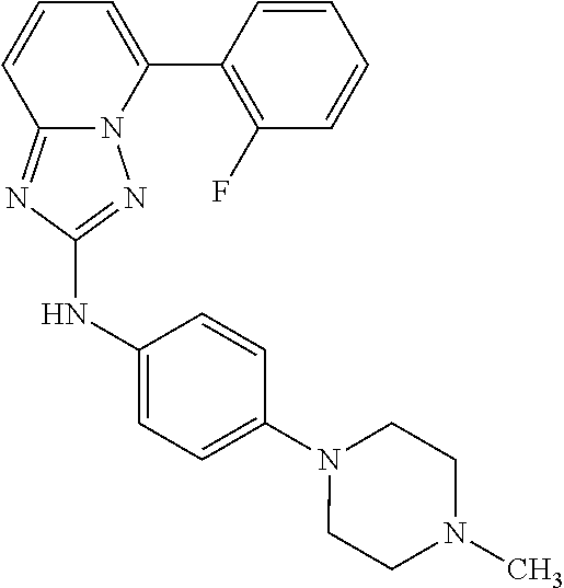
C1=CC(C2=CC=CC3=NC(NC4=CC=C(N5CCN(C)CC5)C=C4)=NN23)=C(F)C=C1
